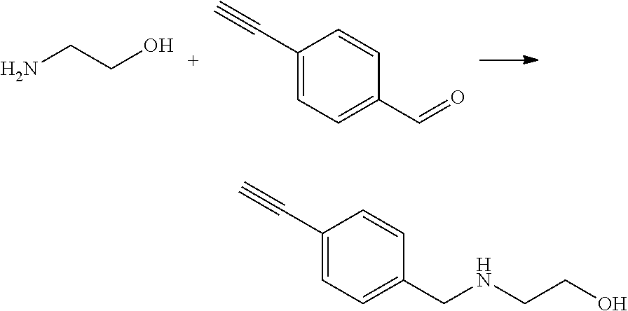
NCCO.C1(C#C)=CC=C(C=O)C=C1.C1(C#C)=CC=C(CNCCO)C=C1
